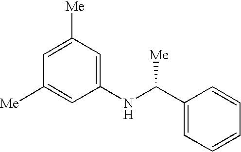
C1([Me])=CC(NC(C2=CC=CC=C2)[Me])=CC([Me])=C1
